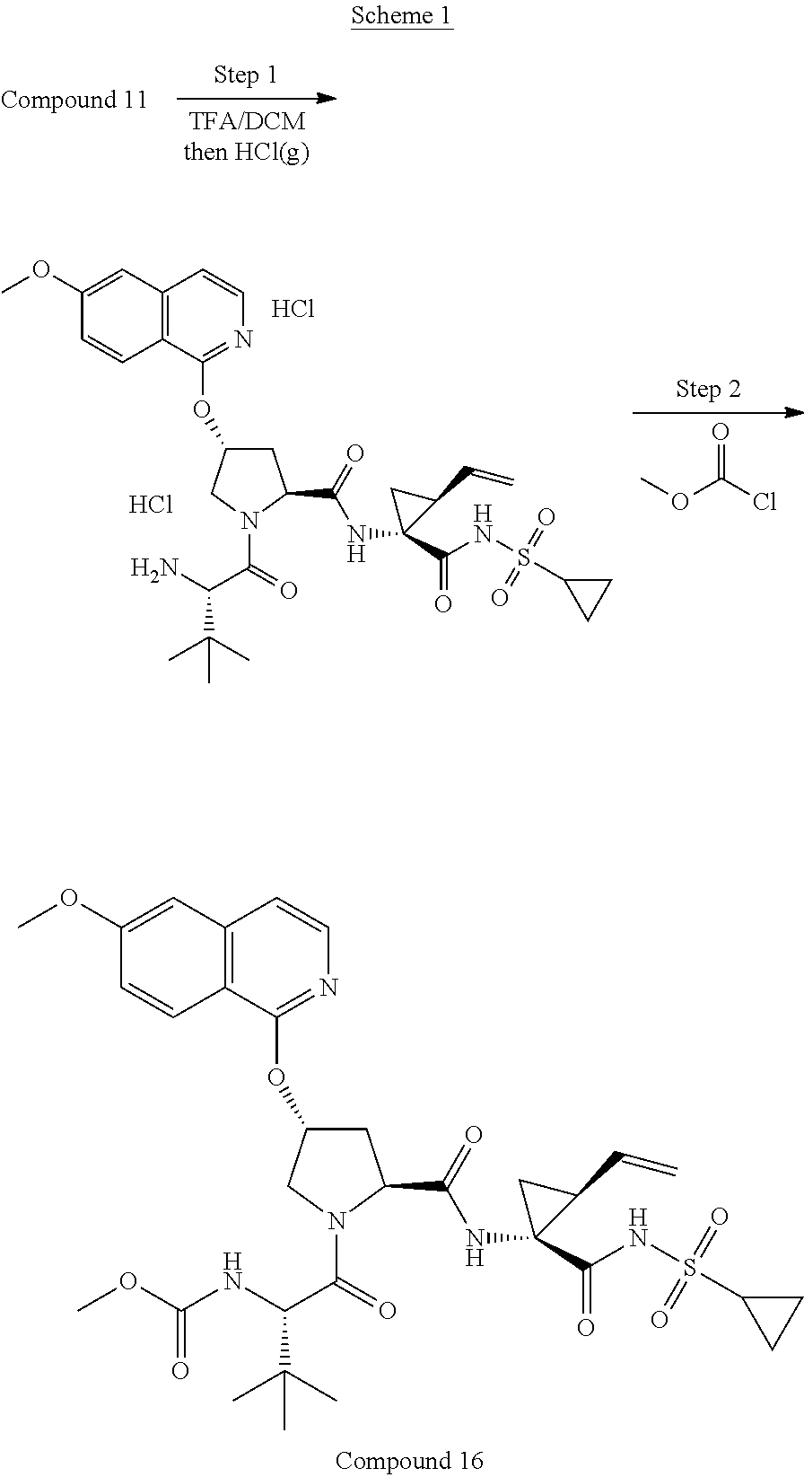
N(C(=O)C1CC(OC2=NC=CC3=C2C=CC(OC)=C3)CN1C(=O)C(NC(OC)=O)C(C)(C)C)C1(C(NS(C2CC2)(=O)=O)=O)C(C=C)C1.O(C(Cl)=O)C.N(C(=O)C1CC(OC2=NC=CC3=C2C=CC(OC)=C3)CN1C(=O)C(N)C(C)(C)C)C1(C(NS(C2CC2)(=O)=O)=O)C(C=C)C1.Cl.Cl
